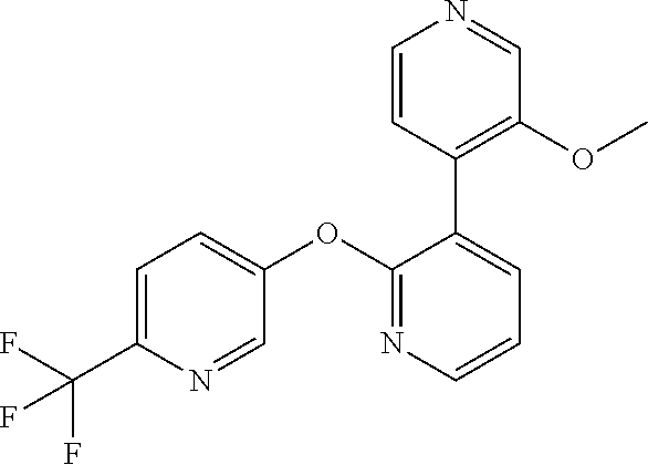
C1=C(C(F)(F)F)N=CC(OC2=NC=CC=C2C2=C(OC)C=NC=C2)=C1
